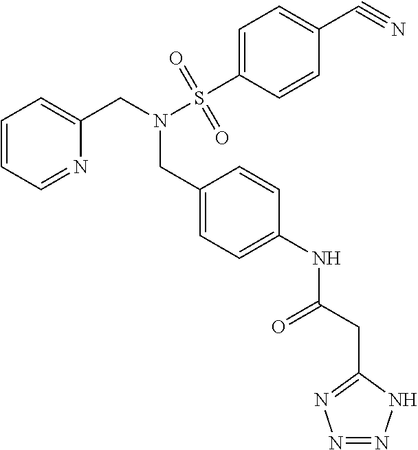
C1=CC=NC(CN(S(C2=CC=C(C#N)C=C2)(=O)=O)CC2=CC=C(NC(=O)CC3=NN=NN3)C=C2)=C1
